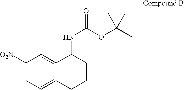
C1([O2N])=CC=C2C(=C1)C(NC(OC(C)(C)C)=O)CCC2
